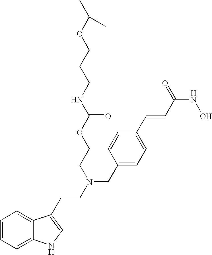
C1=CC=C2C(=C1)C(CCN(CC1=CC=C(C=CC(NO)=O)C=C1)CCOC(NCCCOC(C)C)=O)=CN2
